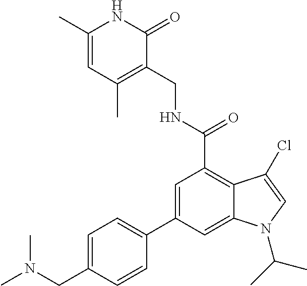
C1=C(C)NC(=O)C(CNC(C2=C3C(=CC(C4=CC=C(CN(C)C)C=C4)=C2)N(C(C)C)C=C3Cl)=O)=C1C
